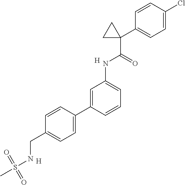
C1=C(Cl)C=CC(C2(C(=O)NC3=CC=CC(C4=CC=C(CNS(C)(=O)=O)C=C4)=C3)CC2)=C1.[H].[H]
